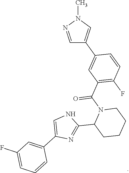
C1=NN(C)C=C1C1=CC(C(=O)N2C(C3=NC(C4=CC(F)=CC=C4)=CN3)CCCC2)=C(F)C=C1
